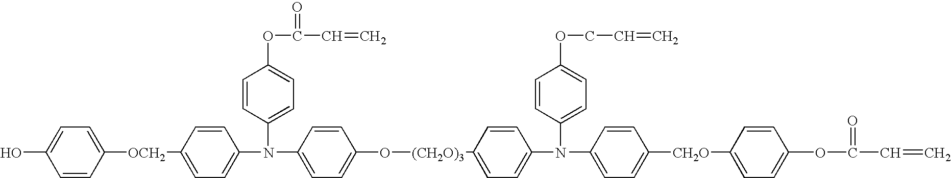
C1=CC([OCH2]C2=CC=C(N(C3=CC=C(OC(=O)C=C)C=C3)C3=CC=C(O[(CH2O)3]C4=CC=C(N(C5=CC=C(OCC=C)C=C5)C5=CC=C([CH2O]C6=CC=C(OC(=O)C=C)C=C6)C=C5)C=C4)C=C3)C=C2)=CC=C1O
